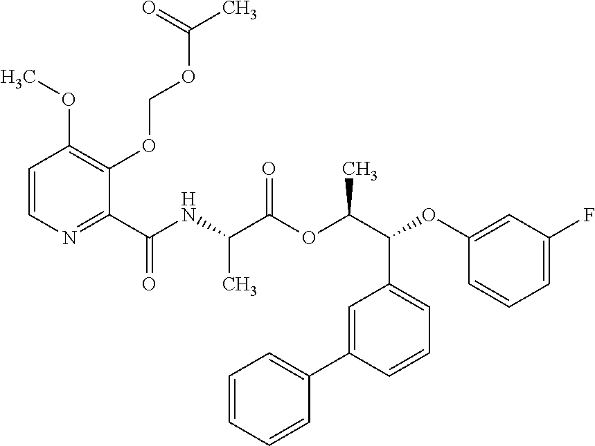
C1(C(NC(C(OC(C(C2=CC=CC(C3=CC=CC=C3)=C2)OC2=CC(F)=CC=C2)C)=O)C)=O)=NC=CC(OC)=C1OCOC(C)=O
